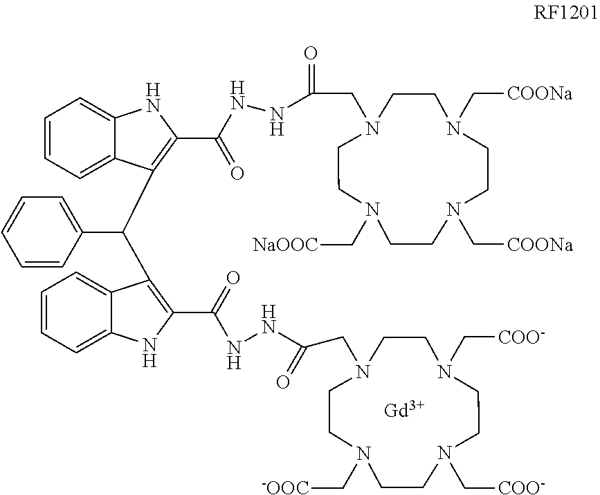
[Gd].N1(C[NaOOC])CCN(CC(NNC(C2=C(C(C3=CC=CC=C3)C3=C(C(=O)NNC(CN4CCN(C[COO-])CCN(C[COO-])CCN(C[-OOC])CC4)=O)NC4=CC=CC=C43)C3=CC=CC=C3N2)=O)=O)CCN(C[COONa])CCN(C[COONa])CC1
